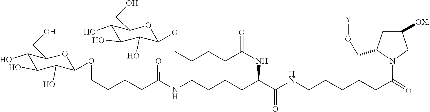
C1(CO[Y])CC([OX])CN1C(CCCCCNC(C(NC(CCCCOC1C(O)C(O)C(O)C(CO)O1)=O)CCCCNC(CCCCOC1C(O)C(O)C(O)C(CO)O1)=O)=O)=O
